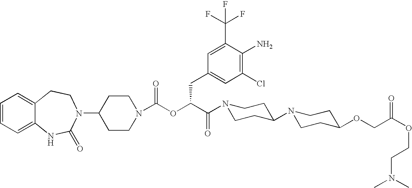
C1(N2C(=O)NC3=CC=CC=C3CC2)CCN(C(OC(C(N2CCC(N3CCC(OCC(OCCN(C)C)=O)CC3)CC2)=O)CC2=CC(Cl)=C(N)C(C(F)(F)F)=C2)=O)CC1
